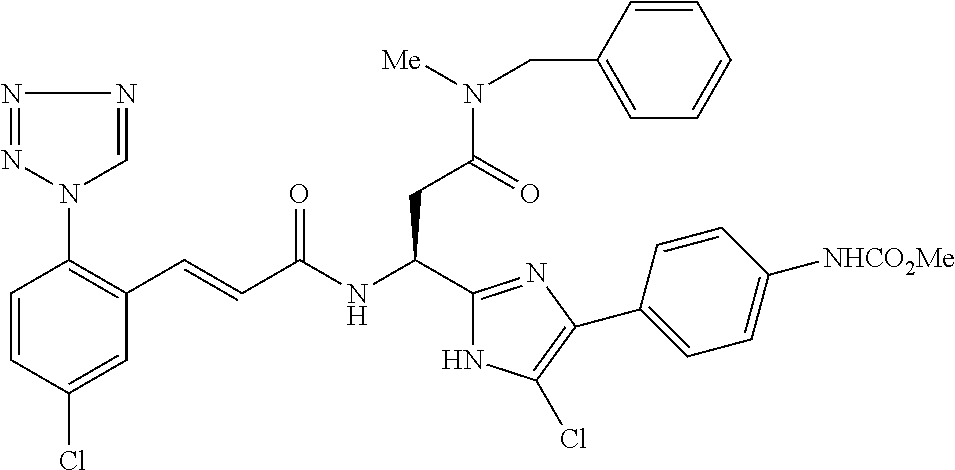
C1=CC(Cl)=CC(C=CC(NC(C2=NC(C3=CC=C([NHCO2Me])C=C3)=C(Cl)N2)CC(N(CC2=CC=CC=C2)[Me])=O)=O)=C1N1N=NN=C1
